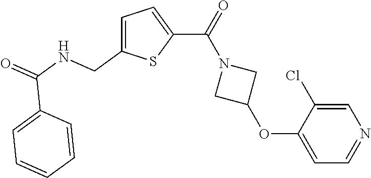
C1=C(CNC(=O)C2=CC=CC=C2)SC(C(N2CC(OC3=CC=NC=C3Cl)C2)=O)=C1
